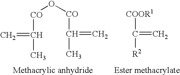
[COOR1]C(=C)[R2].[CO](O[CO]C(=C)C)C(=C)C
